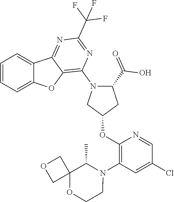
C1=CC=C2C(=C1)C1=NC(C(F)(F)F)=NC(N3C(C(=O)O)CC(OC4=C(N5C(C)C6(OCC5)COC6)C=C(Cl)C=N4)C3)=C1O2
